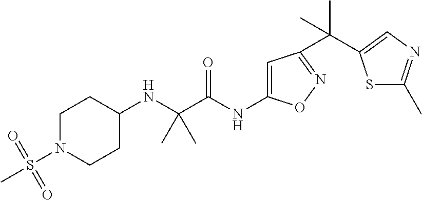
C1N(S(C)(=O)=O)CCC(NC(C(NC2=CC(C(C)(C)C3=CN=C(C)S3)=NO2)=O)(C)C)C1
